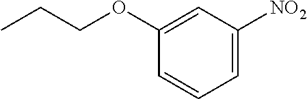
C1(OCCC)=CC([NO2])=CC=C1
